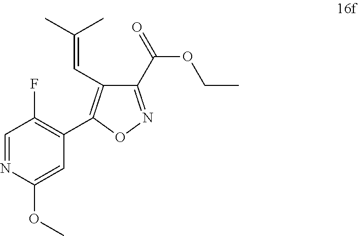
C1(C(=O)OCC)=NOC(C2=C(F)C=NC(OC)=C2)=C1C=C(C)C
